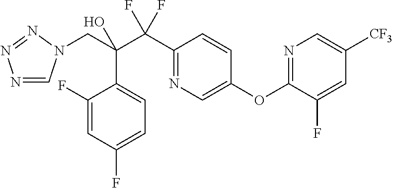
N1=CN(CC(C(C2=NC=C(OC3=NC=C([CF3])C=C3F)C=C2)(F)F)(O)C2=CC=C(F)C=C2F)N=N1
